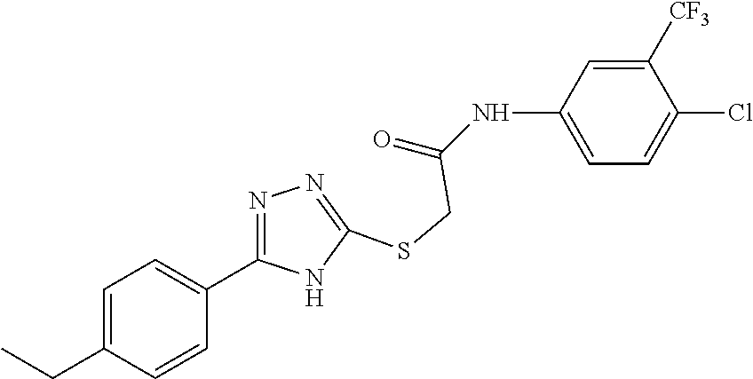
C1=C(NC(=O)CSC2=NN=C(C3=CC=C(CC)C=C3)N2)C=C([CF3])C(Cl)=C1
